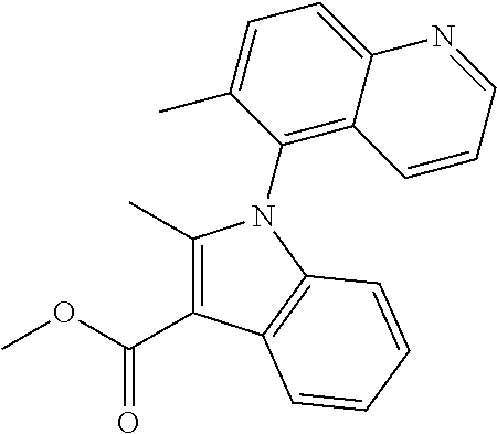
C1(C)=C(C(OC)=O)C2=C(C=CC=C2)N1C1=C2C(=CC=C1C)N=CC=C2
